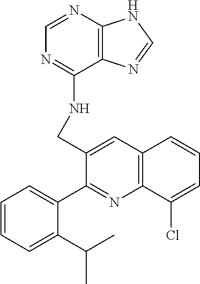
C(C1=CC2=C(N=C1C1=CC=CC=C1C(C)C)C(Cl)=CC=C2)NC1=NC=NC2=C1N=CN2
